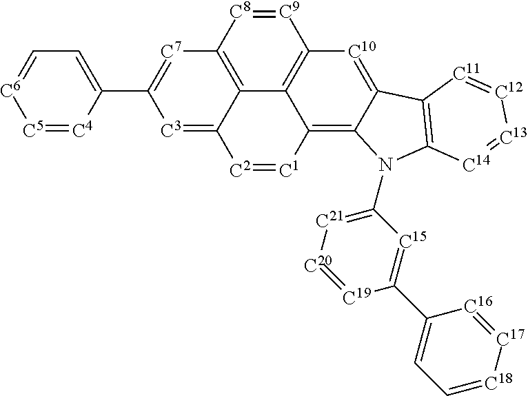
[C9]1=[C8]C2=C3C4=C1[C10]=C1C(=C4[C1]=[C2]C3=[C3]C(C3=CC=[C6][C5]=[C4]3)=[C7]2)N(C2=[C21][C20]=[C19]C(C3=CC=[C18][C17]=[C16]3)=[C15]2)C2=C1[C11]=[C12][C13]=[C14]2
